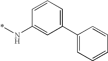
C1=CC=C(C2=CC=CC=C2)C=C1N*
